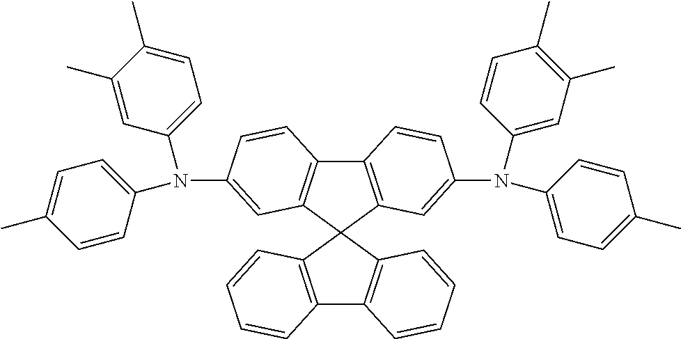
C12=C(C3(C4=C1C=CC=C4)C1=C(C4=C3C=C(N(C3=CC=C(C)C(C)=C3)C3=CC=C(C)C=C3)C=C4)C=CC(N(C3=CC=C(C)C=C3)C3=CC(C)=C(C)C=C3)=C1)C=CC=C2
